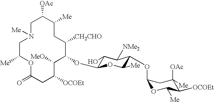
C1C([OAc])C([Me])CC([CH2CHO])C(OC2C(O)C([NMe2])C(OC3OC([Me])C([OCOEt])C([OAc])([Me])C3)C([Me])O2)C([MeO])C([OCOEt])CC(=O)OC([Me])CN1[Me]
